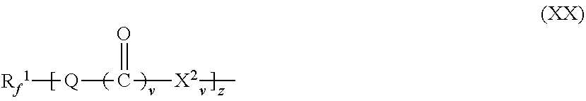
[Rf1][Q]C([X2]C)=O
